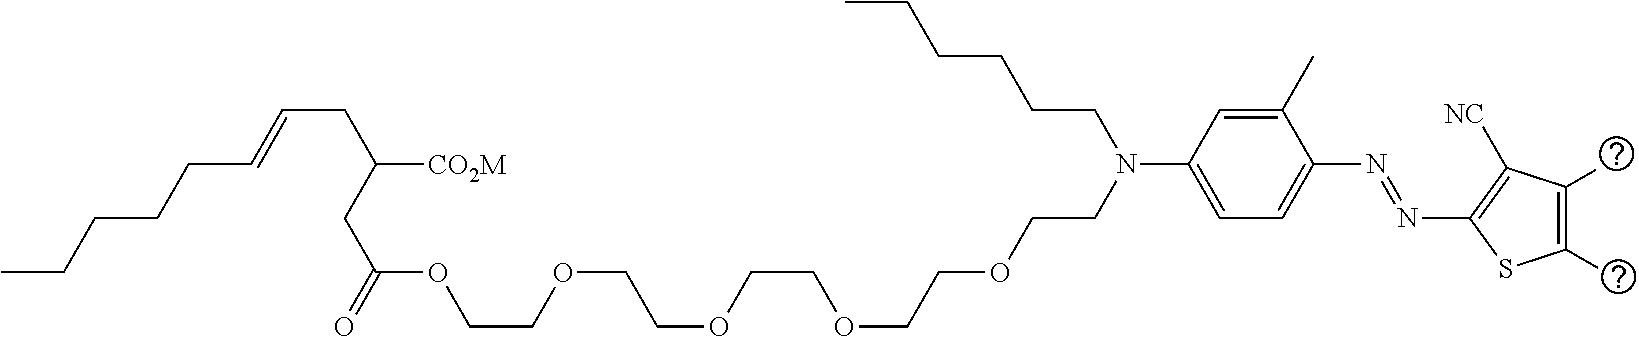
C(COCCOCCN(CCCCCC)C1=CC=C(N=NC2=C([NC])C(C)=C(C)S2)C(C)=C1)OCCOCCOC(CC(CC=CCCCCC)[CO2M])=O
